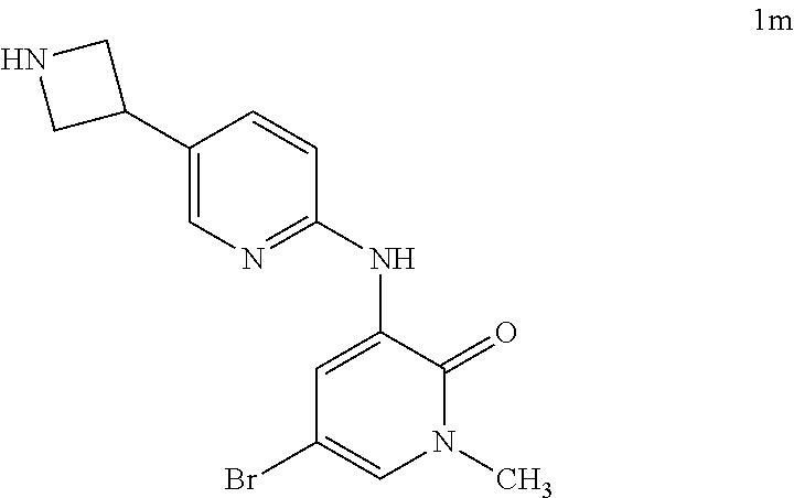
BrC1=CN(C)C(=O)C(NC2=NC=C(C3CNC3)C=C2)=C1
